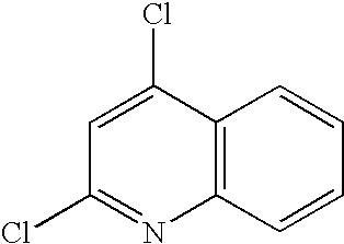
C1=C(Cl)C2=C(N=C1Cl)C=CC=C2
